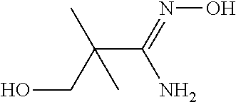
C(C(=NO)N)(CO)(C)C
